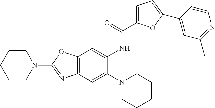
C12=C(C=C(N3CCCCC3)C(NC(C3=CC=C(C4=CC(C)=NC=C4)O3)=O)=C1)N=C(N1CCCCC1)O2
